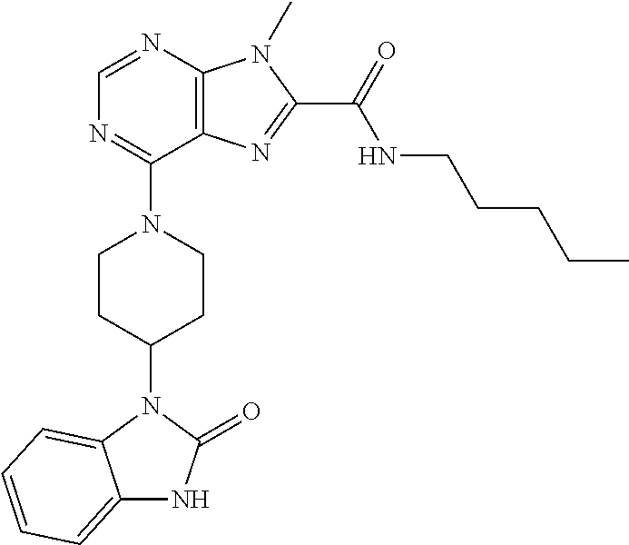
C1=NC2=C(C(N3CCC(N4C5=CC=CC=C5NC4=O)CC3)=N1)N=C(C(NCCCCC)=O)N2C
